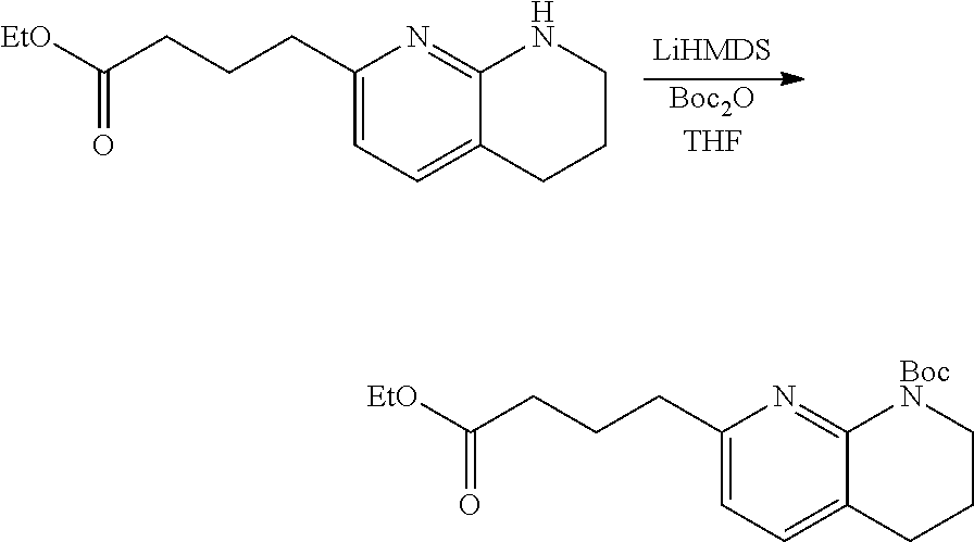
[Boc2OTHF].C1(CCCC([EtO])=O)=CC=C2C(=N1)NCCC2.C1(CCCC([EtO])=O)=CC=C2C(=N1)[BocN]CCC2
